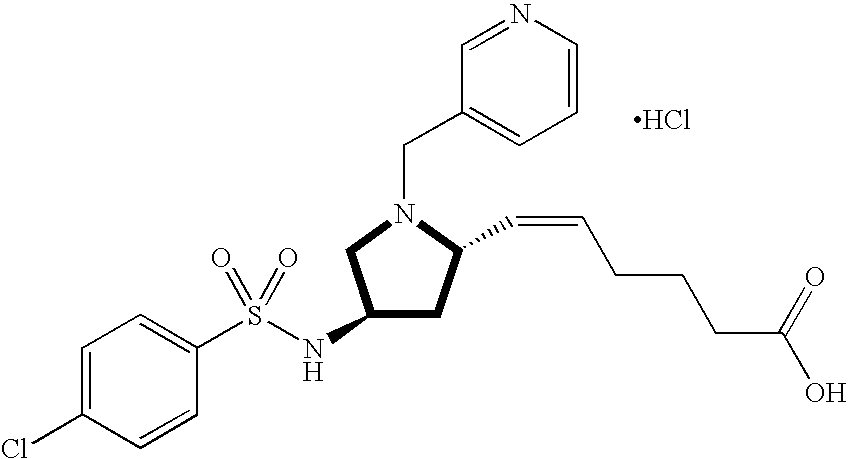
C1=C(Cl)C=CC(S(NC2CC(C=CCCCC(=O)O)N(CC3=CC=CN=C3)C2)(=O)=O)=C1.Cl
